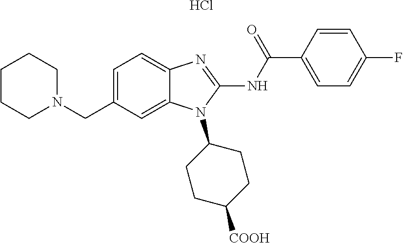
N1(CC2=CC=C3C(=C2)N(C2CCC([COOH])CC2)C(NC(C2=CC=C(F)C=C2)=O)=N3)CCCCC1.Cl
